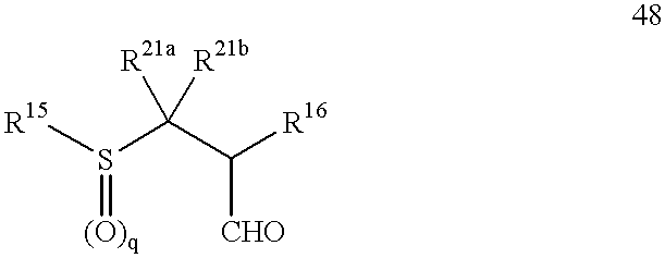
[R15]S(C(C([R16])[CHO])([R21b])[R21a])=[(O)q]
